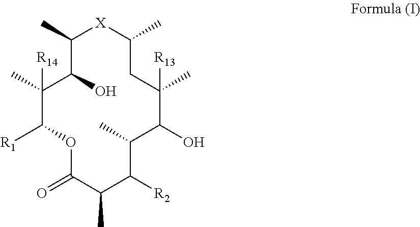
C1(C)C(O)C(C)([R14])C([R1])OC(=O)C(C)C([R2])C(C)C(O)C(C)([R13])CC(C)[X]1
